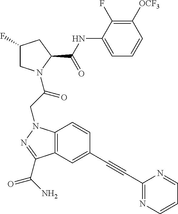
C1(NC(C2CC(F)CN2C(CN2C3=C(C(C(N)=O)=N2)C=C(C#CC2=NC=CC=N2)C=C3)=O)=O)=CC=CC([OCF3])=C1F
